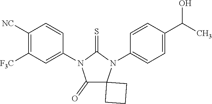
C1([NC])=C([F3C])C=C(N2C(=S)N(C3=CC=C(C(C)O)C=C3)C3(CCC3)C2=O)C=C1
